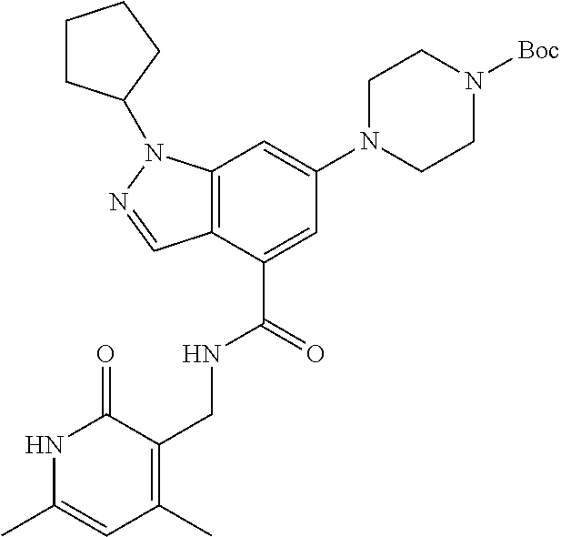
N1C(C)=CC(C)=C(CNC(C2=CC(N3CCN([Boc])CC3)=CC3=C2C=NN3C2CCCC2)=O)C1=O
